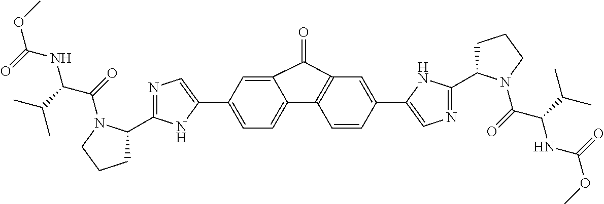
C1=C(C2=CN=C(C3CCCN3C(=O)C(C(C)C)NC(OC)=O)N2)C=C2C(=C1)C1=C(C=C(C3=CN=C(C4CCCN4C(=O)C(C(C)C)NC(=O)OC)N3)C=C1)C2=O
